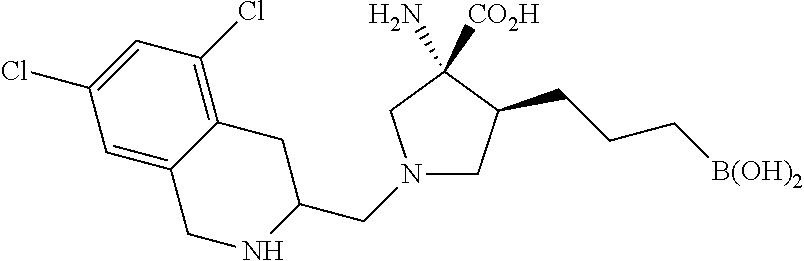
N1(CC2NCC3=CC(Cl)=CC(Cl)=C3C2)CC(CCC[B(OH)2])C(N)([CO2H])C1
